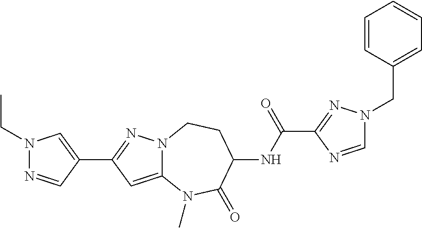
N1(CC2=CC=CC=C2)C=NC(C(=O)NC2CCN3C(=CC(C4=CN(CC)N=C4)=N3)N(C)C2=O)=N1
